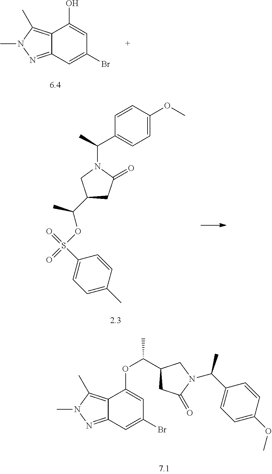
C12=C(C)N(C)N=C1C=C(Br)C=C2O.C1(C(OS(=O)(=O)C2=CC=C(C)C=C2)C)CC(=O)N(C(C2=CC=C(OC)C=C2)C)C1.C12=C(C)N(C)N=C1C=C(Br)C=C2OC(C1CC(=O)N(C(C2=CC=C(OC)C=C2)C)C1)C
